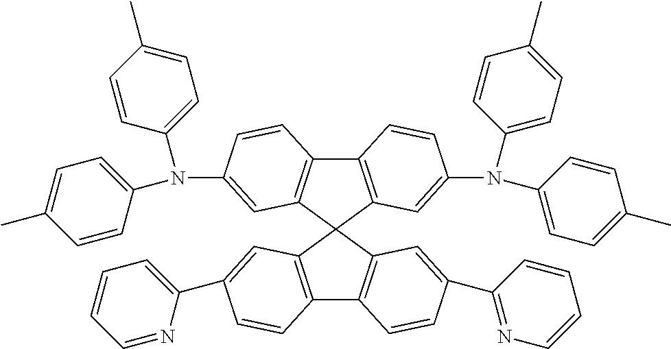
C12=C(C3(C4=C1C=CC(C1=NC=CC=C1)=C4)C1=C(C4=C3C=C(N(C3=CC=C(C)C=C3)C3=CC=C(C)C=C3)C=C4)C=CC(N(C3=CC=C(C)C=C3)C3=CC=C(C)C=C3)=C1)C=C(C1=CC=CC=N1)C=C2
